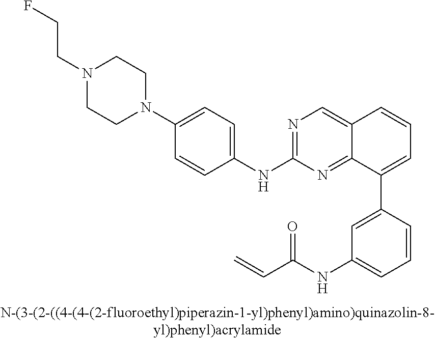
C1=CC(C2=CC=CC3=CN=C(NC4=CC=C(N5CCN(CCF)CC5)C=C4)N=C23)=CC(NC(C=C)=O)=C1
